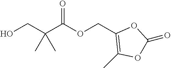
O(C(C(CO)(C)C)=O)CC1=C(C)OC(=O)O1
